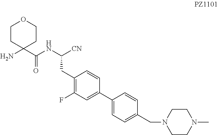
C1CN(C)CCN1CC1=CC=C(C2=CC(F)=C(CC(NC(=O)C3(N)CCOCC3)[CN])C=C2)C=C1
